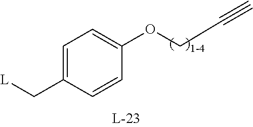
[L]CC1=CC=C(OCC#C)C=C1
